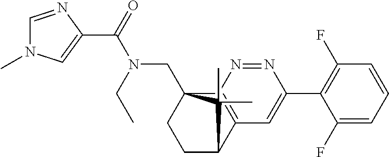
C1(C(=O)N(CC)CC23CCC(C4=C2N=NC(C2=C(F)C=CC=C2F)=C4)C3(C)C)=CN(C)C=N1
